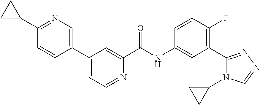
C1(C2=CN=C(C3CC3)C=C2)=CC=NC(C(NC2=CC(C3=NN=CN3C3CC3)=C(F)C=C2)=O)=C1
